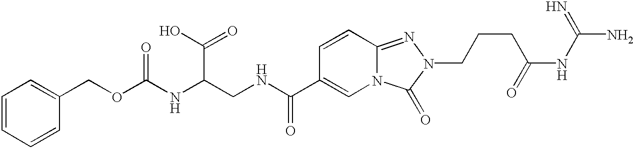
C1=CC2=NN(CCCC(NC(N)=N)=O)C(=O)N2C=C1C(NCC(NC(OCC1=CC=CC=C1)=O)C(O)=O)=O
